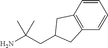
C(C(N)(C)C)C1CC2=C(C=CC=C2)C1
